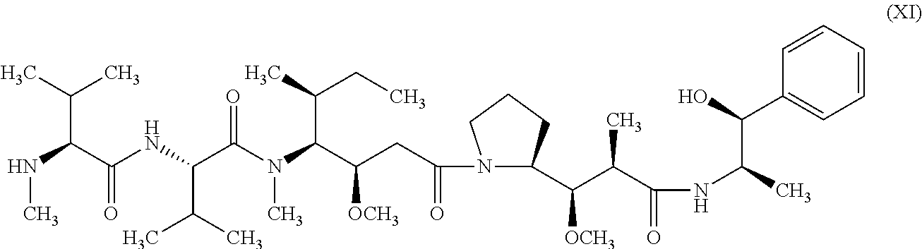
N(C(C(NC(C(N(C(C(CC(N1C(C(C(C(NC(C)C(O)C2=CC=CC=C2)=O)C)[OCH3])CCC1)=O)[OCH3])C(C)CC)C)=O)C(C)C)=O)C(C)C)C
